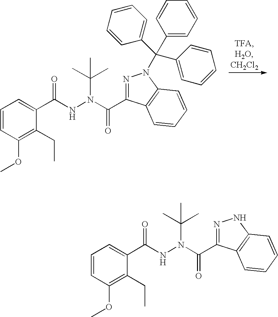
C1=CC(OC)=C(CC)C(C(NN(C(=O)C2=NNC3=C2C=CC=C3)C(C)(C)C)=O)=C1.C1=CC(OC)=C(CC)C(C(NN(C(=O)C2=NN(C(C3=CC=CC=C3)(C3=CC=CC=C3)C3=CC=CC=C3)C3=C2C=CC=C3)C(C)(C)C)=O)=C1
